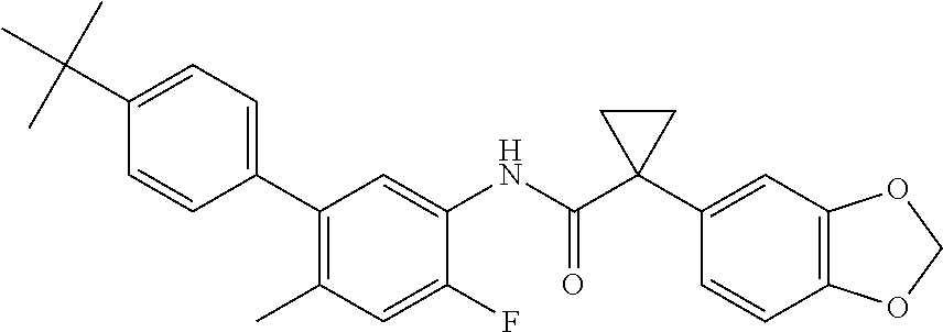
C1(C)=C(C2=CC=C(C(C)(C)C)C=C2)C=C(NC(C2(C3=CC4=C(C=C3)OCO4)CC2)=O)C(F)=C1
